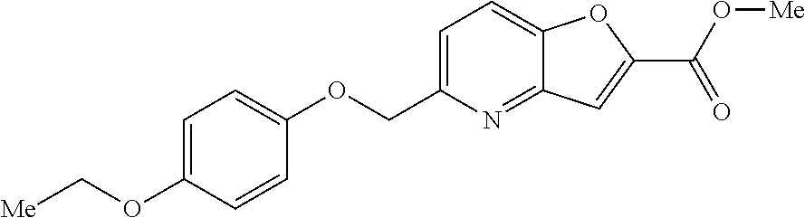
C1=C(COC2=CC=C(OC[Me])C=C2)N=C2C(=C1)OC(C(O[Me])=O)=C2
